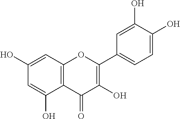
C12=C(C=C(O)C=C1O)OC(C1=CC=C(O)C(O)=C1)=C(O)C2=O
